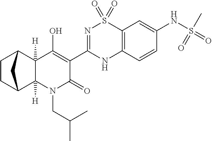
C1(O)=C(C2=NS(=O)(=O)C3=C(N2)C=CC(NS(=O)(=O)C)=C3)C(=O)N(CC(C)C)C2([H])C3CCC(C12[H])C3
